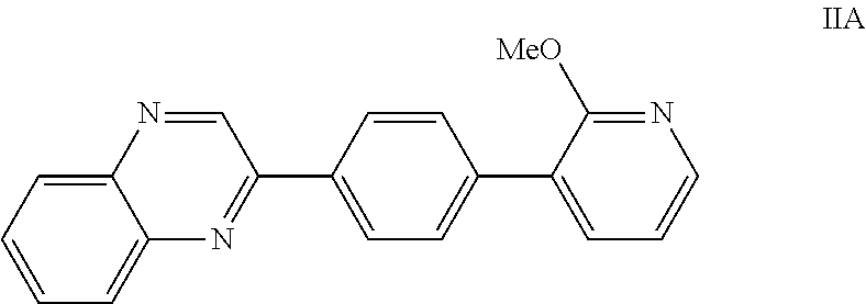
C12=CC=CC=C1N=C(C1=CC=C(C3=CC=CN=C3[MeO])C=C1)C=N2
